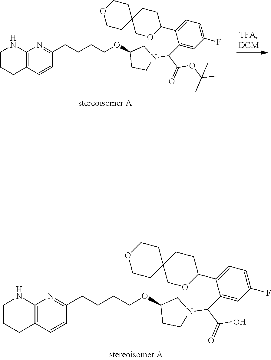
C12=C(C=CC(CCCCOC3CCN(C(C(O)=O)C4=CC(F)=CC=C4C4CCC5(CO4)CCOCC5)C3)=N1)CCCN2.C12=C(C=CC(CCCCOC3CCN(C(C(OC(C)(C)C)=O)C4=CC(F)=CC=C4C4CCC5(CO4)CCOCC5)C3)=N1)CCCN2
